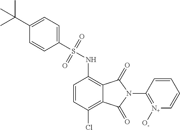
C1(S(NC2=C3C(=C(Cl)C=C2)C(=O)N(C2=[N+]([O-])C=CC=C2)C3=O)(=O)=O)=CC=C(C(C)(C)C)C=C1
